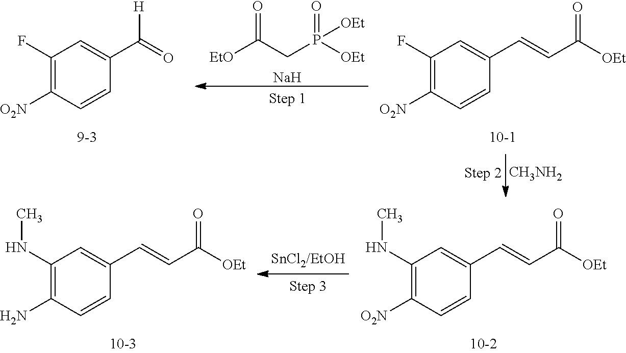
[EtO]C(CP([OEt])(=O)[OEt])=O.[Na].[CH3NH2].C1(NC)=C(N)C=CC(C=CC([OEt])=O)=C1.C1(F)=C([O2N])C=CC(C([H])=O)=C1.C1(F)=C([O2N])C=CC(C=CC([OEt])=O)=C1.C1(NC)=C([O2N])C=CC(C=CC([OEt])=O)=C1
